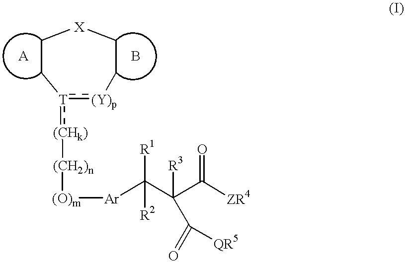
[(O)m]([Ar]C(C(C([ZR4])=O)([R3])C(=O)[QR5])([R1])[R2])[(CH2)n][(CHk)]:[T]1:[(Y)p]CC[X]CC1
